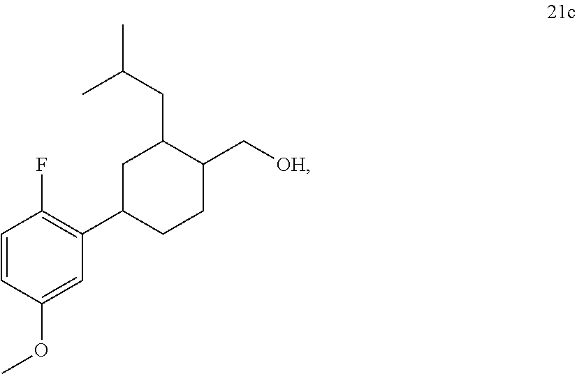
C1C(CC(C)C)C(C[OH])CCC1C1=C(F)C=CC(OC)=C1
